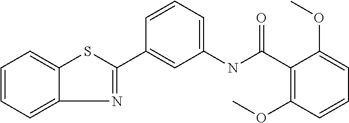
C12=CC=CC=C1SC(C1=CC(NC(C3=C(OC)C=CC=C3OC)=O)=CC=C1)=N2
